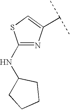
C1(NC2CCCC2)=NC(C(C)C)=CS1
